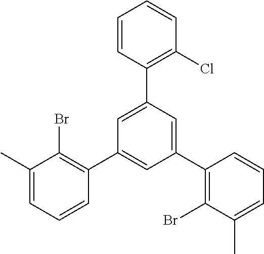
C1(C)=CC=CC(C2=CC(C3=C(Br)C(C)=CC=C3)=CC(C3=C(Cl)C=CC=C3)=C2)=C1Br
